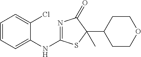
C1=CC=C(NC2=NC(=O)C(C3CCOCC3)(C)S2)C(Cl)=C1
